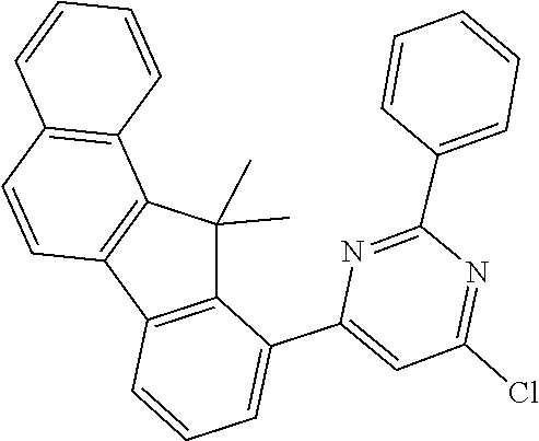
C1=CC=CC2=C1C=CC1=C2C(C)(C)C2=C1C=CC=C2C1=CC(Cl)=NC(C2=CC=CC=C2)=N1
